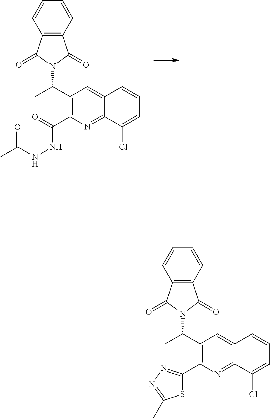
C12=NC(C3=NN=C(C)S3)=C(C(C)N3C(=O)C4=C(C=CC=C4)C3=O)C=C1C=CC=C2Cl.C12=NC(C(=O)NNC(C)=O)=C(C(C)N3C(=O)C4=C(C=CC=C4)C3=O)C=C1C=CC=C2Cl
